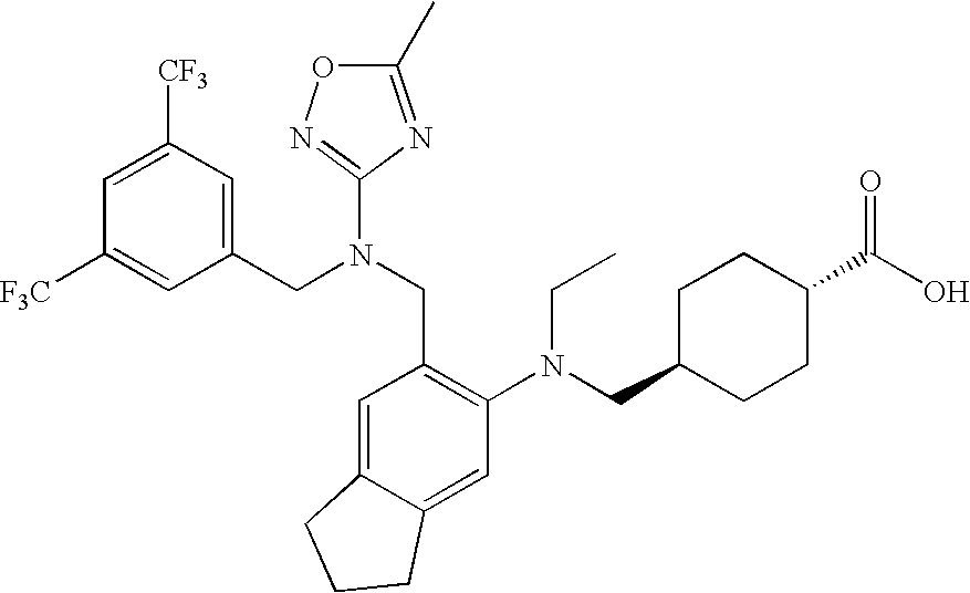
C1=C([CF3])C=C(CN(CC2=C(N(CC3CCC(C(O)=O)CC3)CC)C=C3C(=C2)CCC3)C2=NOC(C)=N2)C=C1[F3C]
